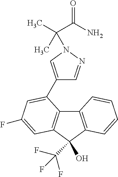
C12=C(C(C(F)(F)F)(O)C3=C1C(C1=CN(C(C(N)=O)(C)C)N=C1)=CC(F)=C3)C=CC=C2
